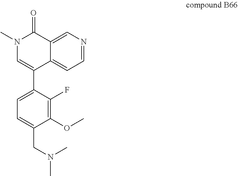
C1=C2C(=CN=C1)C(=O)N(C)C=C2C1=CC=C(CN(C)C)C(OC)=C1F
